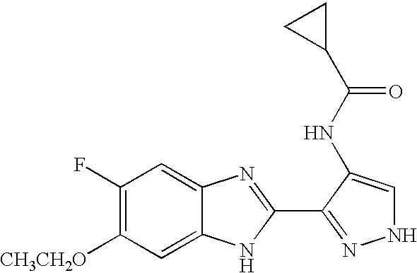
C1(F)=C([CH3CH2O])C=C2C(=C1)N=C(C1=NNC=C1NC(C1CC1)=O)N2
